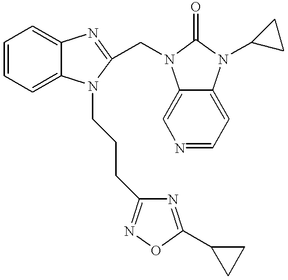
C1=CC=C2C(=C1)N=C(CN1C3=CN=CC=C3N(C3CC3)C1=O)N2CCCC1=NOC(C2CC2)=N1
